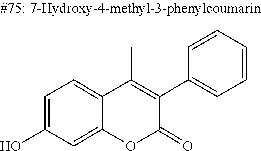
C1=C(O)C=C2C(=C1)C(C)=C(C1=CC=CC=C1)C(=O)O2
